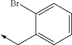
C1(Br)=CC=CC=C1C->C
